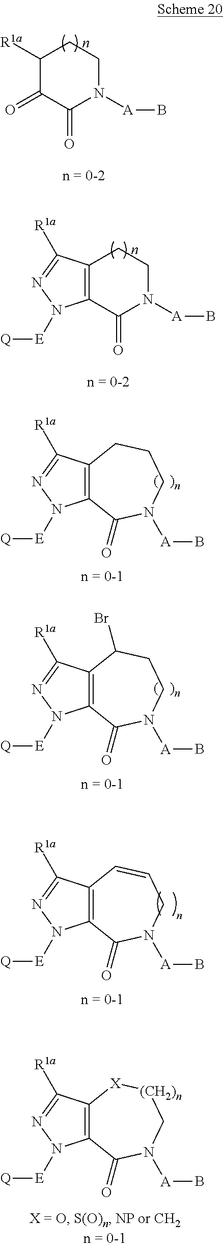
C1([R1a])C(=O)C(=O)N([A]B)CC1.C12=C(C(=O)N([A]B)CC1)N([E][Q])N=C2[R1a].C12=C(N([E][Q])N=C1[R1a])C(=O)N([A]B)CCC2.C12=C(N([E][Q])N=C1[R1a])C(=O)N([A]B)CCC2Br.C12=C(N([E][Q])N=C1[R1a])C(=O)N([A]B)CC=C2.C12=C(N([E][Q])N=C1[R1a])C(=O)N([A]B)C[(CH2)n][X]2
